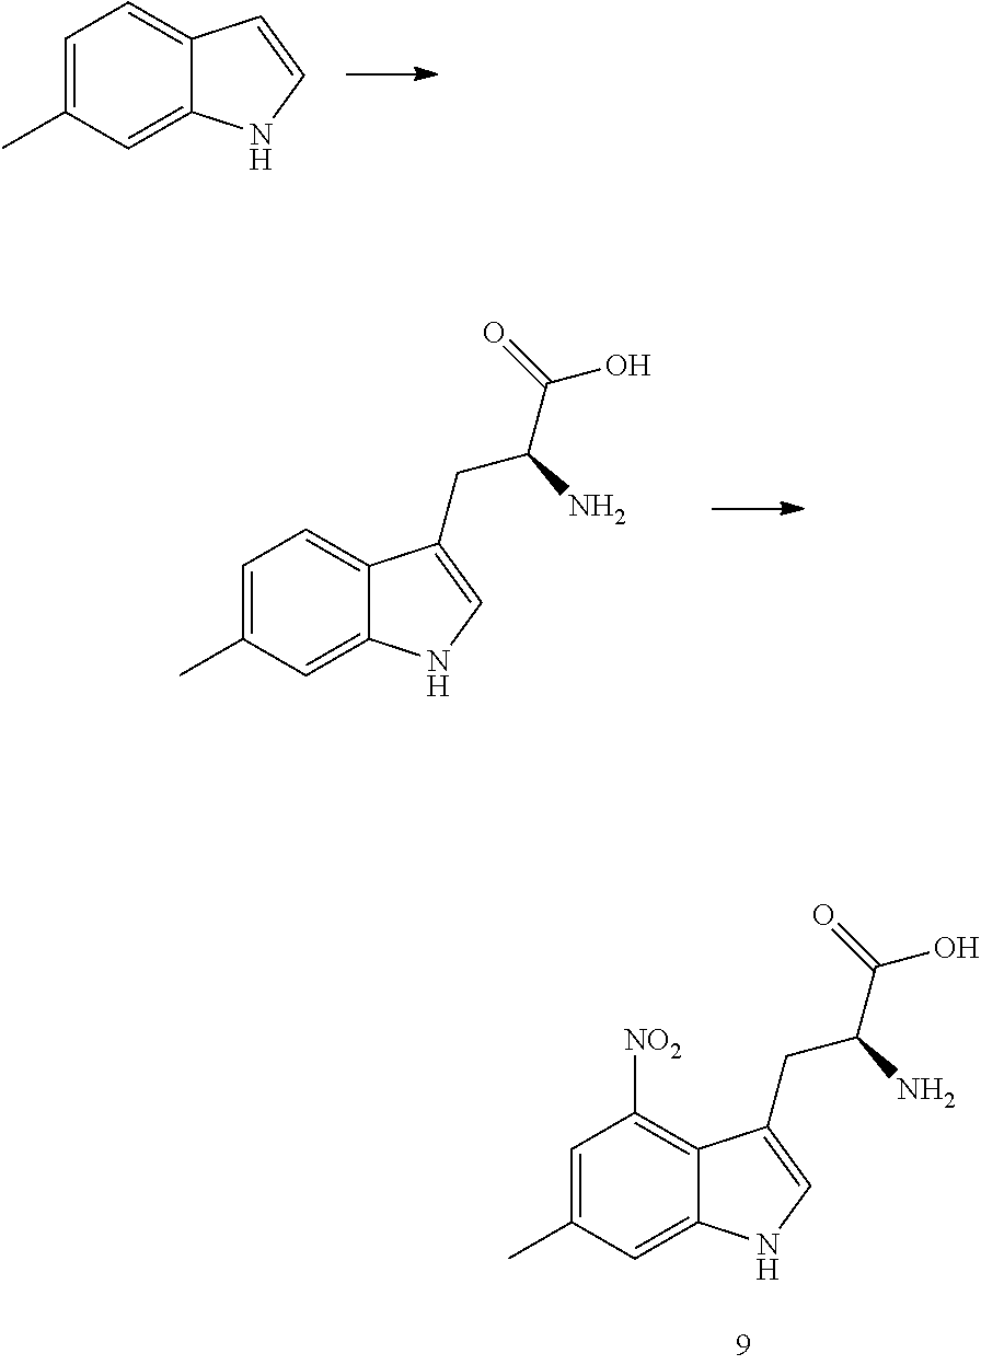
C1=C(C)C=C2C(=C1)C=CN2.C1=C(C)C=C2C(=C1[NO2])C(CC(N)C(=O)O)=CN2.C1=C(C)C=C2C(=C1)C(CC(N)C(=O)O)=CN2
